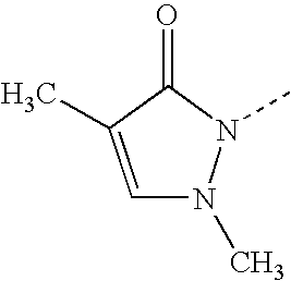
C1=C(C)C(=O)N(C)N1C
